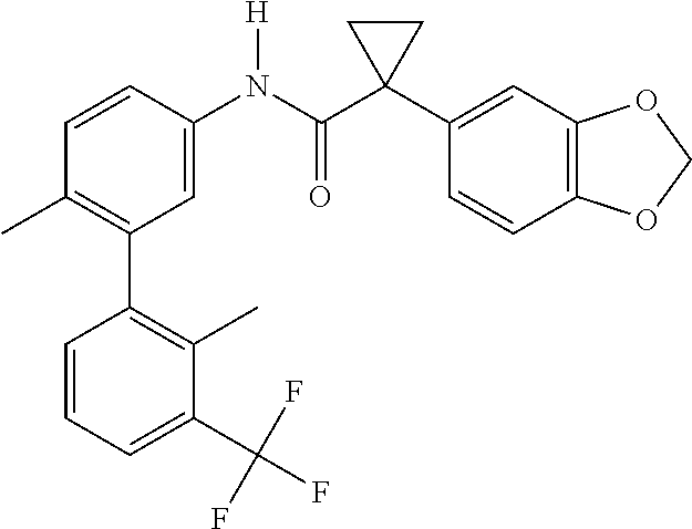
C1=C(N(C(C2(C3=CC4=C(C=C3)OCO4)CC2)=O)[H])C=CC(C)=C1C1=C(C)C(C(F)(F)F)=CC=C1
